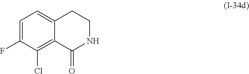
C1=C(F)C(Cl)=C2C(=C1)CCNC2=O
